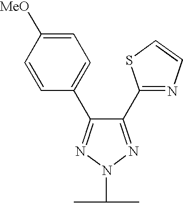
C1(C2=NC=CS2)=NN(C(C)C)N=C1C1=CC=C([MeO])C=C1
